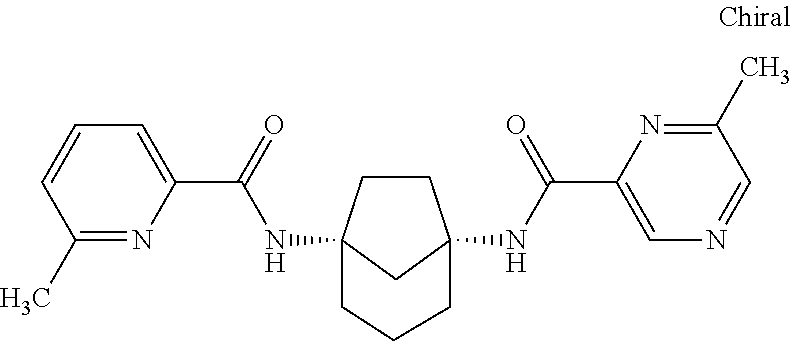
C1CC2(NC(C3=CC=CC(C)=N3)=O)CC1(NC(C1=CN=CC(C)=N1)=O)CCC2
